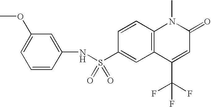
C12=C(C=CC(S(NC3=CC(OC)=CC=C3)(=O)=O)=C1)N(C)C(=O)C=C2C(F)(F)F
